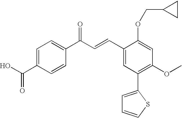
C1=C(C(O)=O)C=CC(C(=O)C=CC2=CC(C3=CC=CS3)=C(OC)C=C2OCC2CC2)=C1
